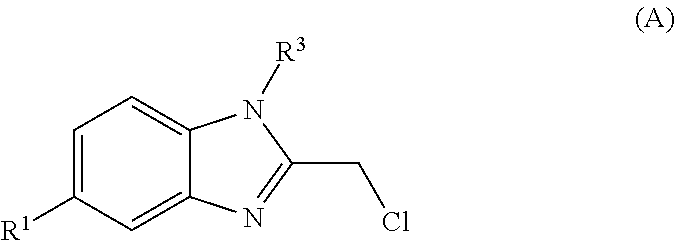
C1=C([R1])C=C2C(=C1)N([R3])C(CCl)=N2
